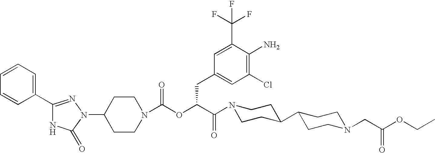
C1(N2N=C(C3=CC=CC=C3)NC2=O)CCN(C(OC(C(=O)N2CCC(C3CCN(CC(OCC)=O)CC3)CC2)CC2=CC(Cl)=C(N)C(C(F)(F)F)=C2)=O)CC1
